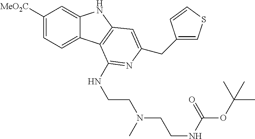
C1([MeO2C])=CC=C2C(=C1)NC1=C2C(NCCN(CCNC(=O)OC(C)(C)C)C)=NC(CC2=CSC=C2)=C1
